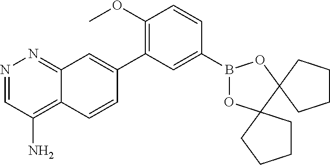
N1=CC(N)=C2C(=N1)C=C(C1=C(OC)C=CC(B3OC4(C5(O3)CCCC5)CCCC4)=C1)C=C2
